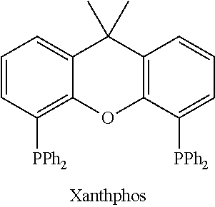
C1=CC([PPh2])=C2C(=C1)C(C)(C)C1=C(O2)C([PPh2])=CC=C1
